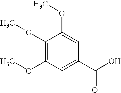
C1(OC)=C(OC)C=C(C(O)=O)C=C1OC
